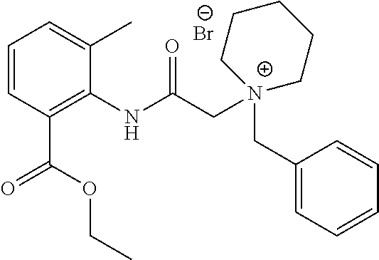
C1=CC(C(OCC)=O)=C(NC(C[N+]2(CC3=CC=CC=C3)CCCCC2)=O)C(C)=C1.[Br-]
